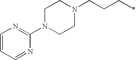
C1N(C2=NC=CC=N2)CCN(CCCC)C1
